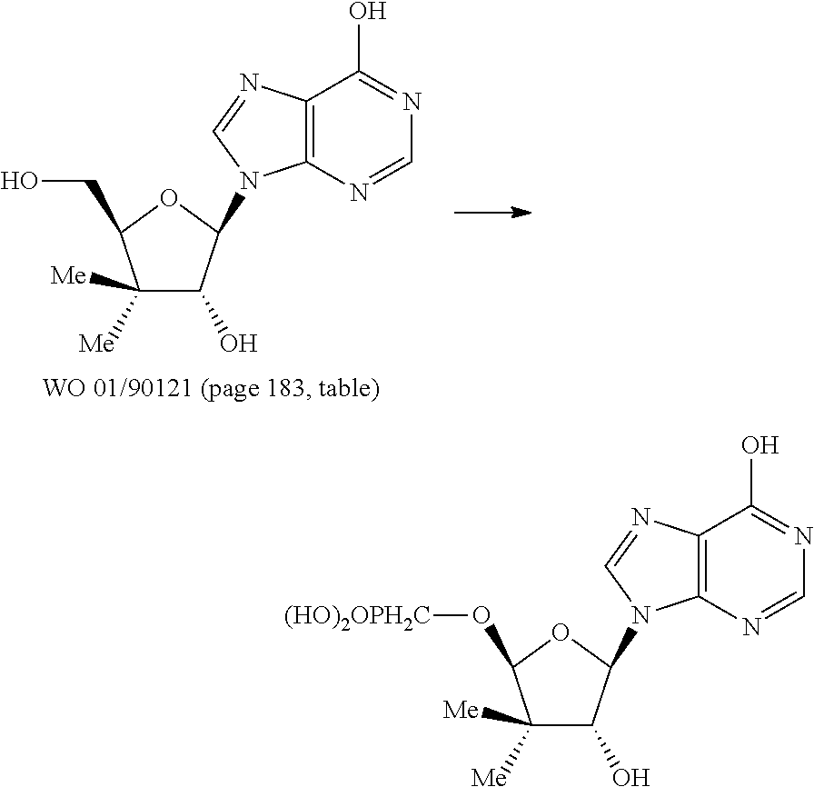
C1([Me])([Me])C(O)C(N2C3=C(C(O)=NC=N3)N=C2)OC1O[(HO)2OPH2C].C1([Me])([Me])C(O)C(N2C3=C(C(O)=NC=N3)N=C2)OC1CO
